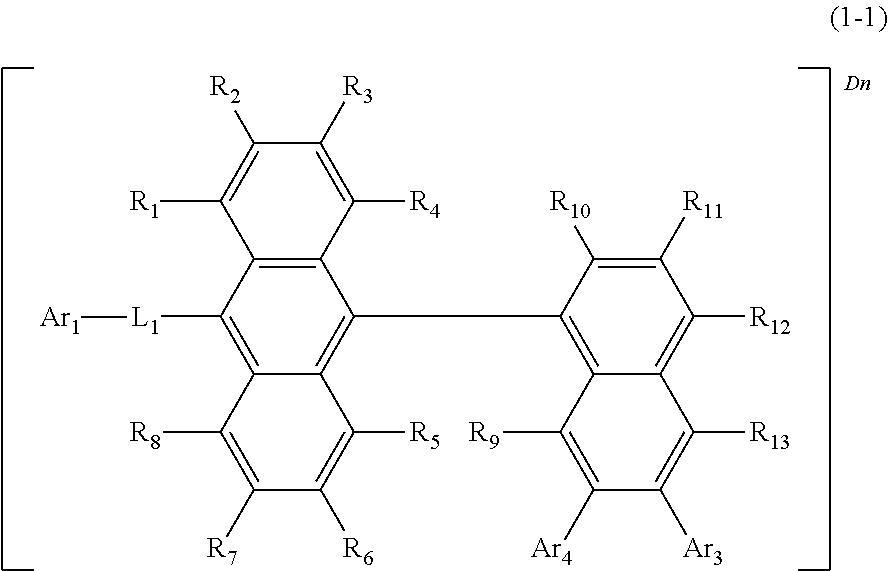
C1([L1][Ar1])=C2C(=C(C3=C4C(=C([R12])C([R11])=C3[R10])C([R13])=C([Ar3])C([Ar4])=C4[R9])C3=C1C([R1])=C([R2])C([R3])=C3[R4])C([R5])=C([R6])C([R7])=C2[R8].[Dn]
